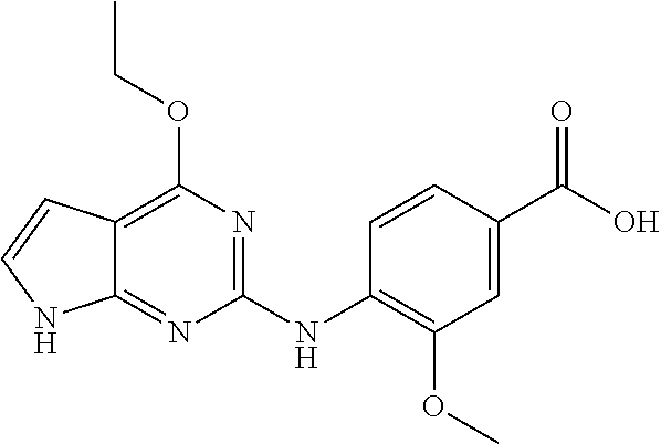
C1(NC2=C(OC)C=C(C(O)=O)C=C2)=NC(OCC)=C2C(=N1)NC=C2
